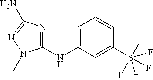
C1(NC2=CC=CC(S(F)(F)(F)(F)F)=C2)=NC(N)=NN1C
